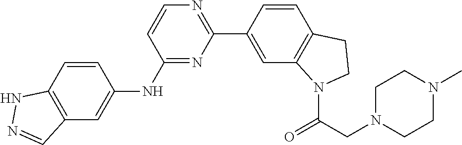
C1=CC(C2=NC=CC(NC3=CC4=C(C=C3)NN=C4)=N2)=CC2=C1CCN2C(CN1CCN(C)CC1)=O
